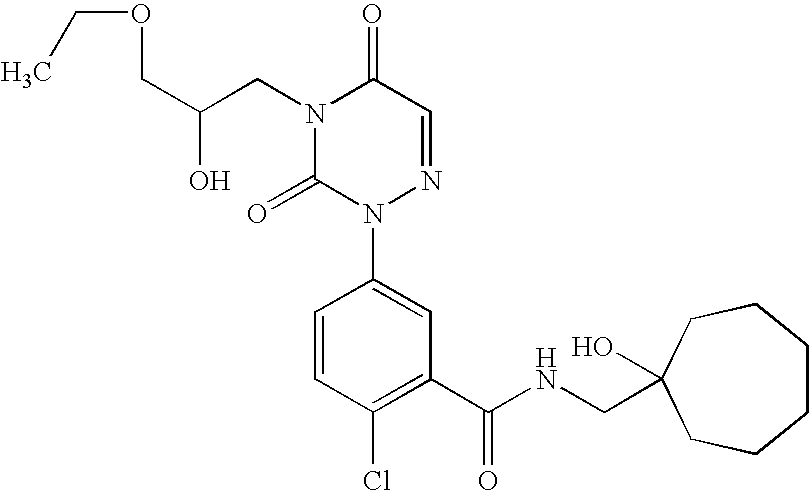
C1(C(NCC2(O)CCCCCC2)=O)=C(Cl)C=CC(N2N=CC(=O)N(CC(COCC)O)C2=O)=C1
